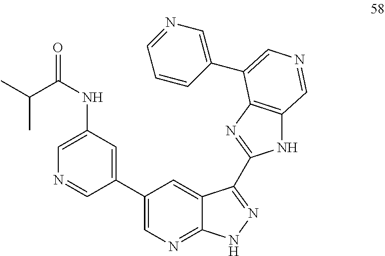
CC(C(NC1=CN=CC(C2=CN=C3C(=C2)C(C2=NC4=C(N2)C=NC=C4C2=CN=CC=C2)=NN3)=C1)=O)C
